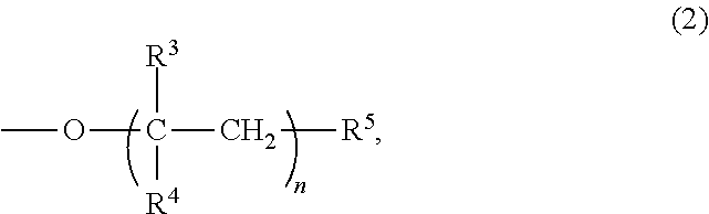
COC([R3])([R4])C[R5]
